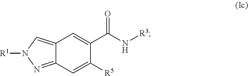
C12=CN([R1])N=C1C=C([R5])C(C(=O)N[R3])=C2
